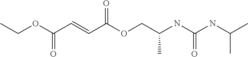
C(OC(C=CC(OCC(NC(NC(C)C)=O)C)=O)=O)C
